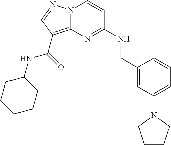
C1=C(N2CCCC2)C=C(CNC2=NC3=C(C(NC4CCCCC4)=O)C=NN3C=C2)C=C1
